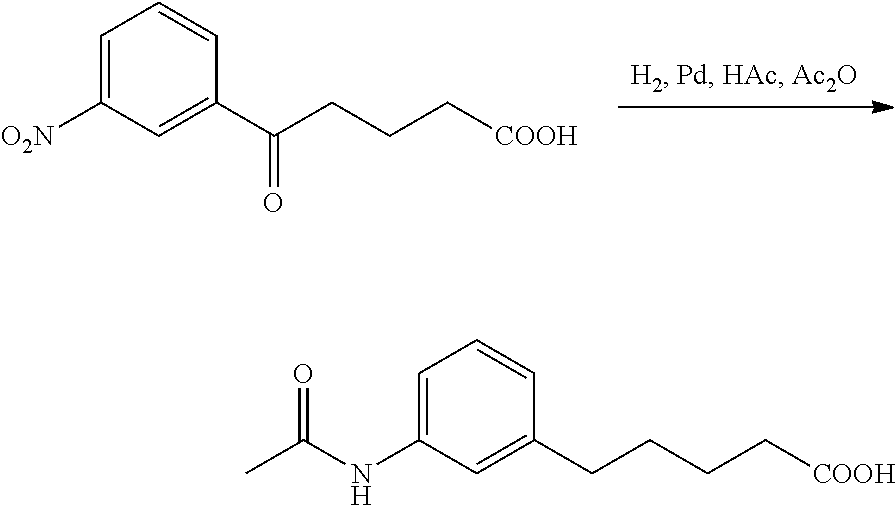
C1=C([O2N])C=C(C(CCC[COOH])=O)C=C1.C1=C(NC(C)=O)C=C(CCCC[COOH])C=C1
